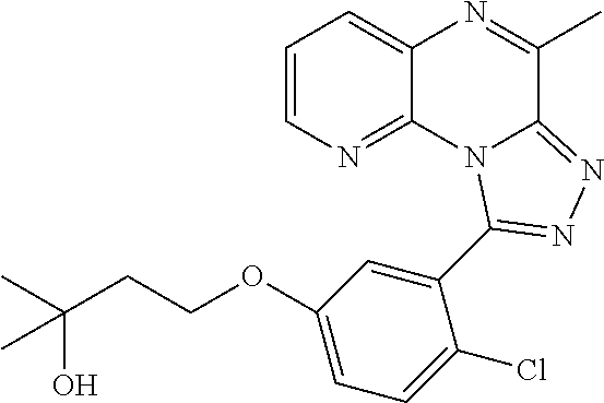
C1=CN=C2C(=C1)N=C(C)C1=NN=C(C3=CC(OCCC(C)(O)C)=CC=C3Cl)N21
